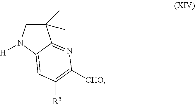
C1(C)(C)CN([H])C2=CC([R5])=C([CHO])N=C12
